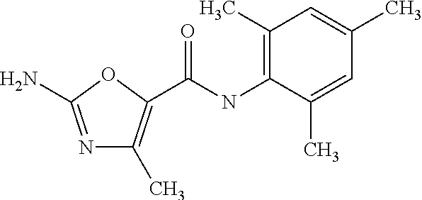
NC1=NC(C)=C(C(=O)NC2=C(C)C=C(C)C=C2C)O1
